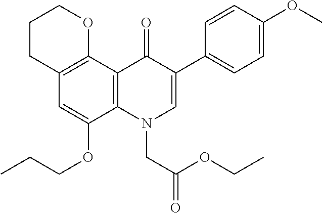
C12=C(C3=C(C(OCCC)=C1)N(CC(OCC)=O)C=C(C1=CC=C(OC)C=C1)C3=O)OCCC2
